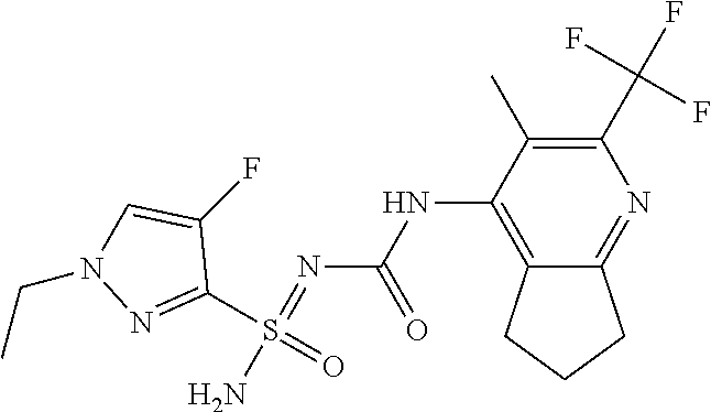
C1(C(F)(F)F)=C(C)C(NC(N=S(N)(C2=NN(CC)C=C2F)=O)=O)=C2C(=N1)CCC2
